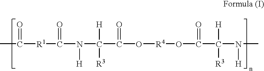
C([R1]C(N(C(C(O[R4]OC(C(N([H])C)([H])[R3])=O)=O)([R3])[H])[H])=O)(=O)C
